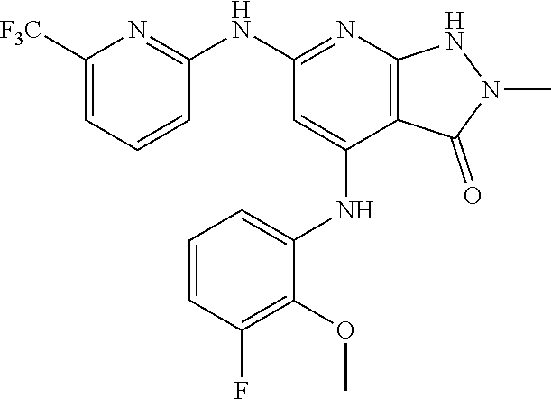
N(C1=NC2=C(C(NC3=CC=CC(F)=C3OC)=C1)C(=O)N(C)N2)C1=NC([F3C])=CC=C1
